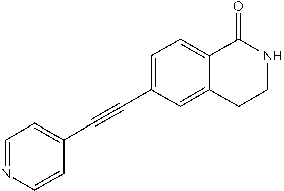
C1=NC=CC(C#CC2=CC=C3C(=C2)CCNC3=O)=C1
